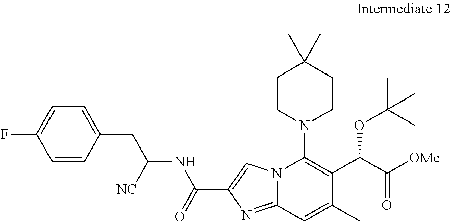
C1CN(C2=C(C(C(=O)[OMe])OC(C)(C)C)C(C)=CC3=NC(C(=O)NC(CC4=CC=C(F)C=C4)[NC])=CN23)CCC1(C)C
